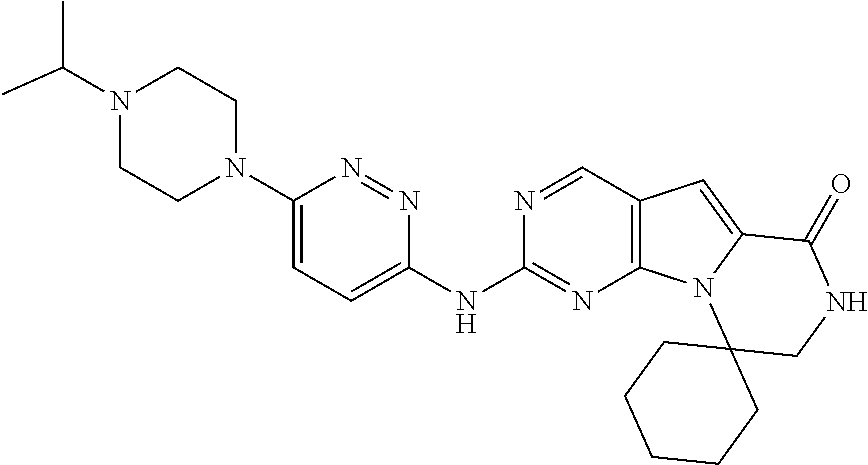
C1(N2CCN(C(C)C)CC2)=CC=C(NC2=NC3=C(C=N2)C=C2N3C3(CNC2=O)CCCCC3)N=N1
